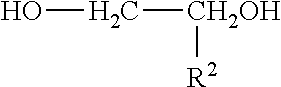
OC[CH2OH][R2]
